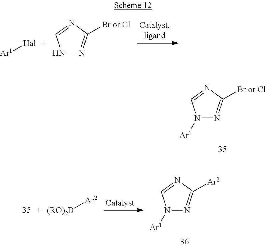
[Ar1][Hal].N1N=C([Br or Cl])N=C1.N1([Ar1])N=C([Br or Cl])N=C1.[(RO)2B][Ar2].N1([Ar1])N=C([Ar2])N=C1
